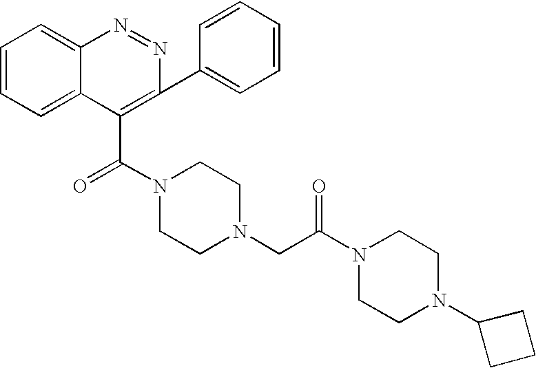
C(=O)(N1CCN(CC(N2CCN(C3CCC3)CC2)=O)CC1)C1=C(C2=CC=CC=C2)N=NC2=CC=CC=C21
